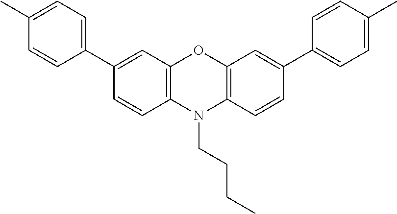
C1(C2=CC=C(C)C=C2)=CC2=C(C=C1)N(CCCC)C1=C(O2)C=C(C2=CC=C(C)C=C2)C=C1
